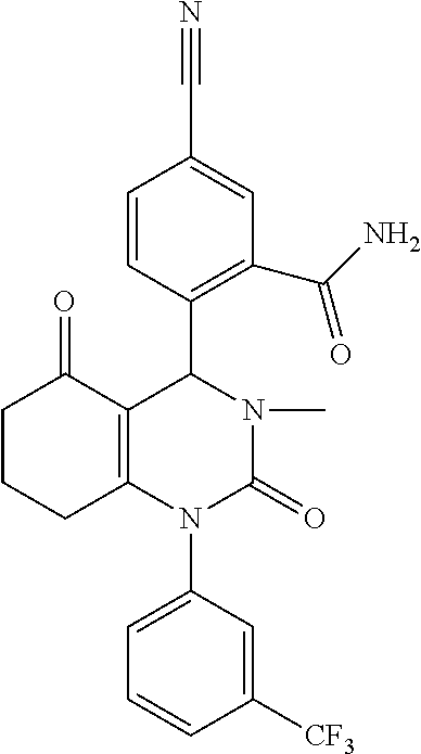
C12=C(N(C3=CC=CC([CF3])=C3)C(=O)N(C)C1C1=C(C(N)=O)C=C(C#N)C=C1)CCCC2=O
